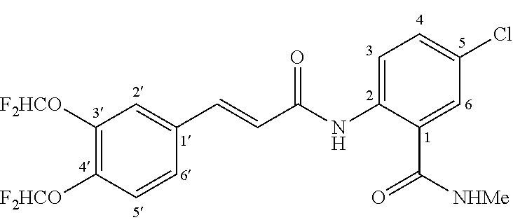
C1([F2HCO])=C([F2HCO])C=CC(C=CC(NC2=CC=C(Cl)C=C2C([NHMe])=O)=O)=C1
